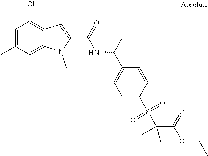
C12=CC(C)=CC(Cl)=C1C=C(C(=O)NC(C1=CC=C(S(C(C(OCC)=O)(C)C)(=O)=O)C=C1)C)N2C
